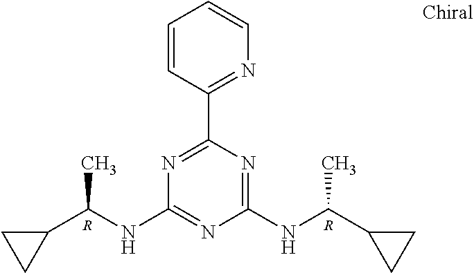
N1=C(C2=NC=CC=C2)N=C(NC(C2CC2)C)N=C1NC(C1CC1)C.[R].[R]
